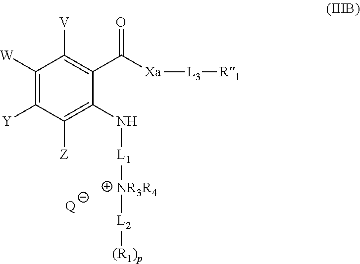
C1([W])=C([Y])C([Z])=C(N[L1][NR3R4][L2][(R1)p])C(C([Xa][L3][R1])=O)=C1[V].[Q]
